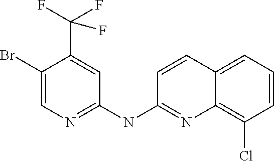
C1(Br)=CN=C(NC2=NC3=C(Cl)C=CC=C3C=C2)C=C1C(F)(F)F
